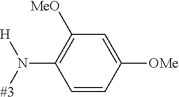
C1(N([#3])[H])=C([MeO])C=C([OMe])C=C1
